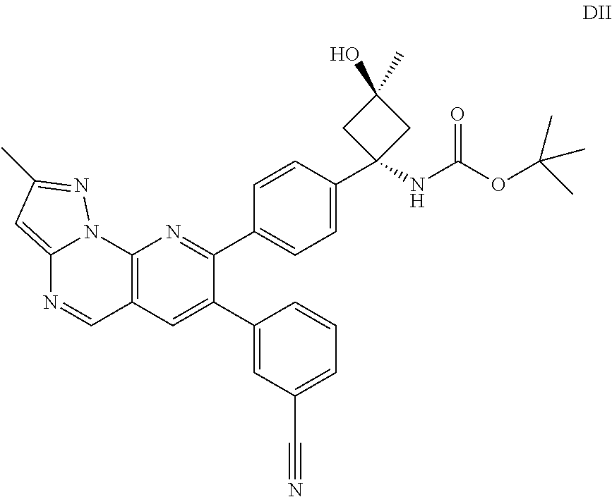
C12=C(C=C(C3=CC(C#N)=CC=C3)C(C3=CC=C(C4(NC(OC(C)(C)C)=O)CC(O)(C)C4)C=C3)=N1)C=NC1=CC(C)=NN21
